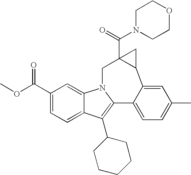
N1(C(=O)C23C(C4=CC(C)=CC=C4C4=C(C5CCCCC5)C5=CC=C(C(=O)OC)C=C5N4C2)C3)CCOCC1
